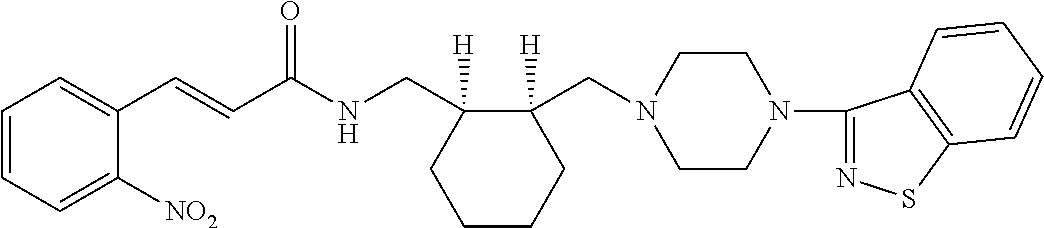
C1(C=CC(NCC2([H])CCCCC2(CN2CCN(C3=NSC4=C3C=CC=C4)CC2)[H])=O)=CC=CC=C1[NO2]
